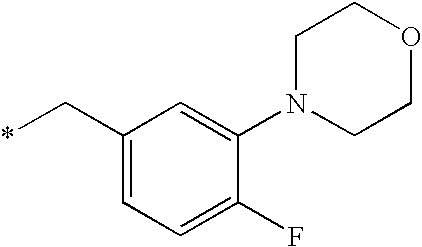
C1(C*)=CC=C(F)C(N2CCOCC2)=C1
